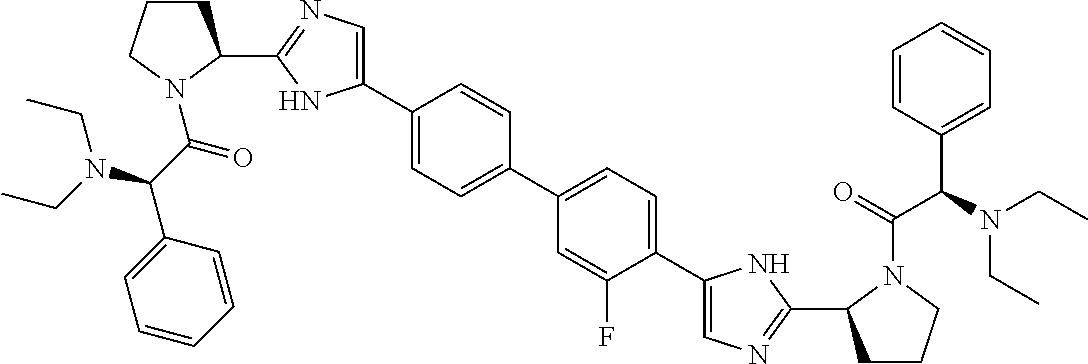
C1(C2CCCN2C(=O)C(N(CC)CC)C2=CC=CC=C2)=NC=C(C2=CC=C(C3=CC=C(C4=CN=C(C5CCCN5C(C(C5=CC=CC=C5)N(CC)CC)=O)N4)C(F)=C3)C=C2)N1
